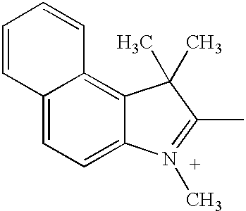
C12=CC=C3C(=C1C=CC=C2)C(C)(C)C(C)=[N+]3C
